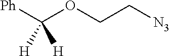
[Ph]C(OCC[N3])([H])[H]
